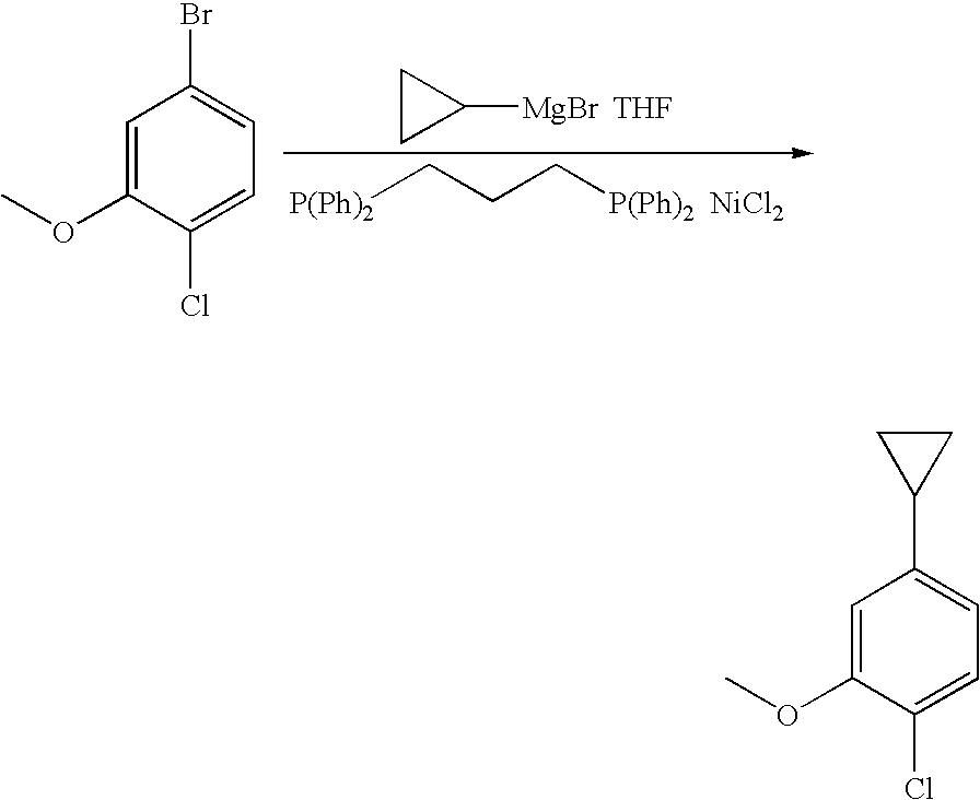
C1=C(OC)C(Cl)=CC=C1Br.C1CC1[MgBr].[THF].[P(Ph)2]CCC[P(Ph)2].[NiCl2].C1=C(OC)C(Cl)=CC=C1C1CC1
